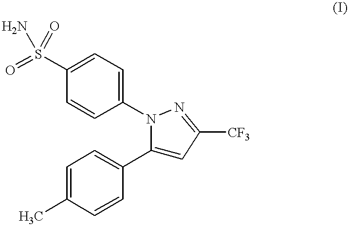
C1=C(C)C=CC(C2=CC([CF3])=NN2C2=CC=C(S(=O)(N)=O)C=C2)=C1
